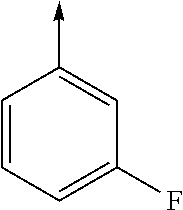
C<-C1=CC(F)=CC=C1
